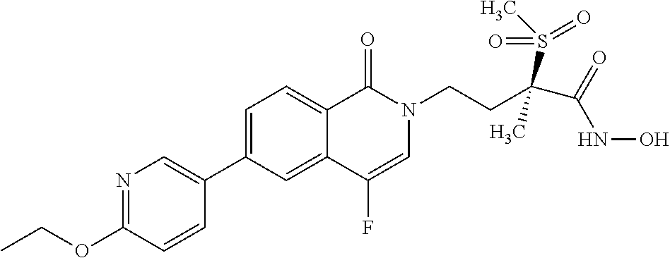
N1=C(OCC)C=CC(C2=CC=C3C(=C2)C(F)=CN(CCC(C(=O)NO)(S(C)(=O)=O)C)C3=O)=C1
